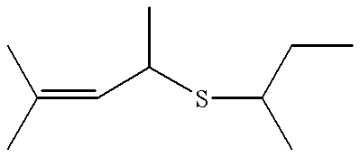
C(=CC(C)SC(C)CC)(C)C
